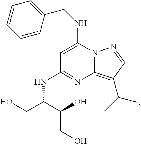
N12C(=C(C(C)C)C=N1)N=C(NC(CO)C(CO)O)C=C2NCC1=CC=CC=C1
